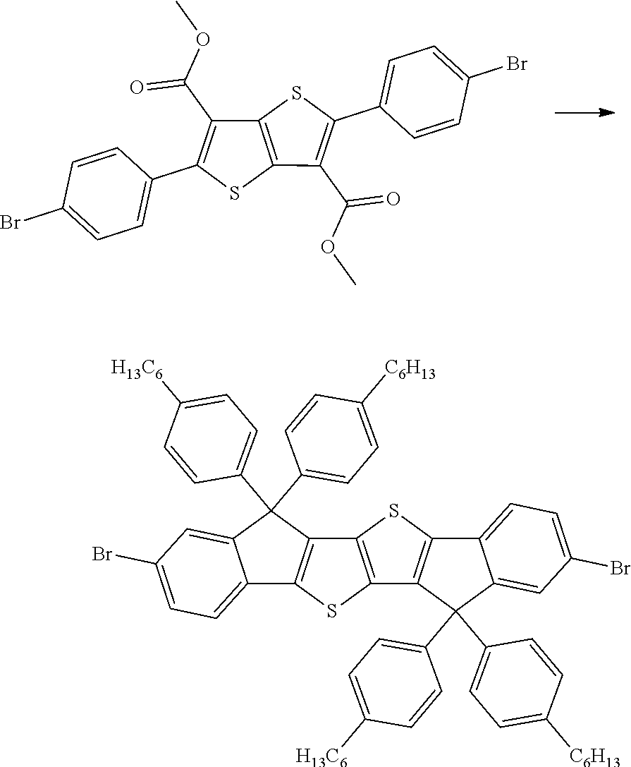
O(C)C(C1=C(C2=CC=C(Br)C=C2)SC2=C1SC(C1=CC=C(Br)C=C1)=C2C(OC)=O)=O.C1=CC([H13C6])=CC=C1C1(C2=CC=C([C6H13])C=C2)C2=C(SC3=C2SC2=C3C(C3=CC=C([C6H13])C=C3)(C3=CC=C([H13C6])C=C3)C3=CC(Br)=CC=C23)C2=CC=C(Br)C=C12
